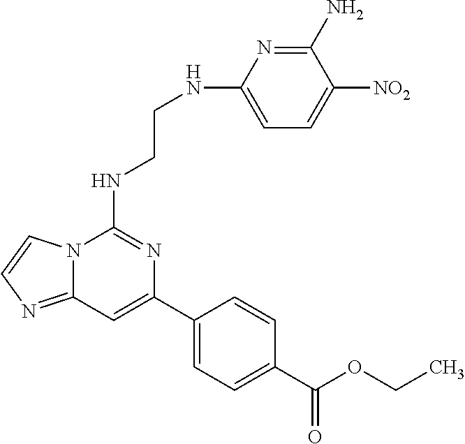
C12=NC=CN1C(NCCNC1=CC=C([NO2])C(N)=N1)=NC(C1=CC=C(C(OCC)=O)C=C1)=C2
